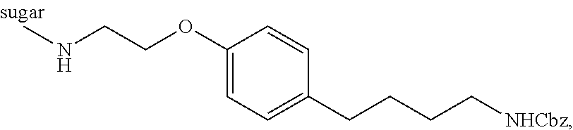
C1(OCCNC)=CC=C(CCCC[NHCbz])C=C1
